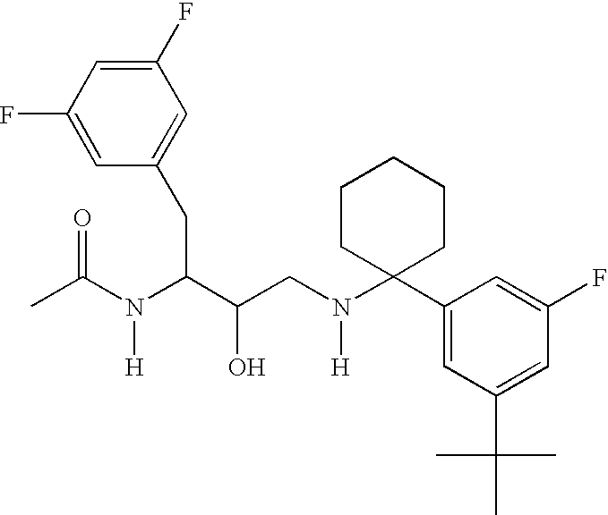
C1(F)=CC(F)=CC(CC(C(CN(C2(C3=CC(C(C)(C)C)=CC(F)=C3)CCCCC2)[H])O)N(C(C)=O)[H])=C1
